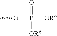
COP(=O)([OR6])[OR6]
